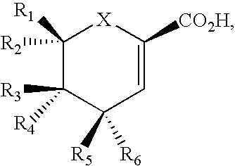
C1([R1])([R2])C([R3])([R4])C([R5])([R6])C=C([CO2H])[X]1
